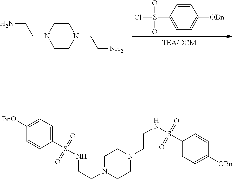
C1CN(CCN)CCN1CCN.C1(S(Cl)(=O)=O)=CC=C([OBn])C=C1.C1([BnO])=CC=C(S(NCCN2CCN(CCNS(C3=CC=C([OBn])C=C3)(=O)=O)CC2)(=O)=O)C=C1
